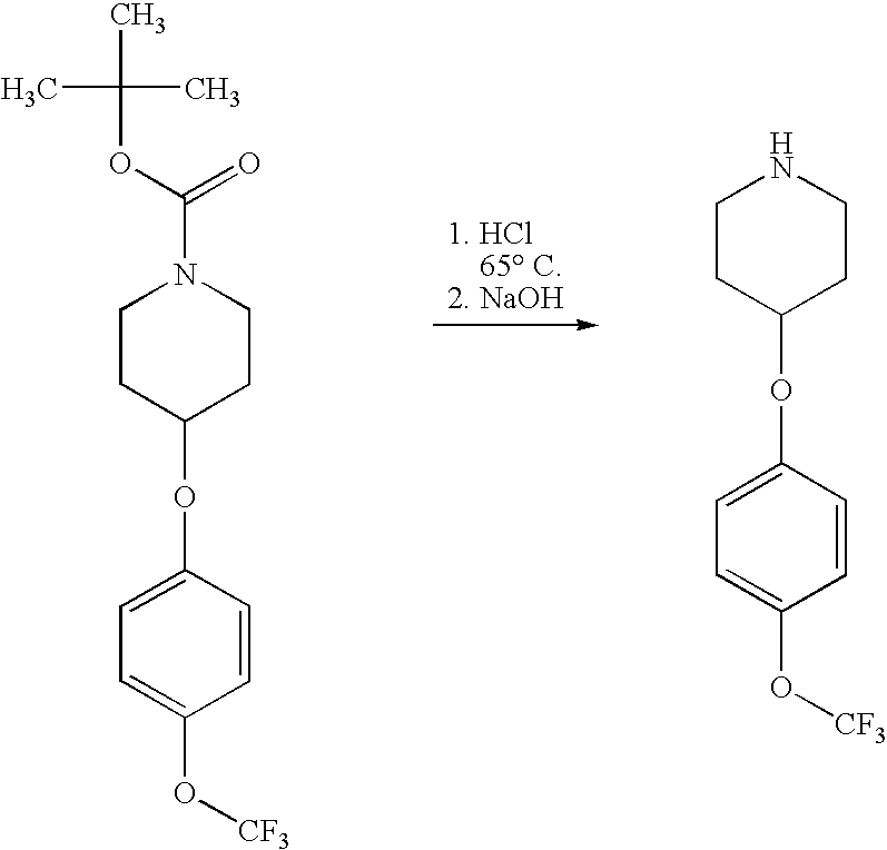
C1(OC2=CC=C(O[CF3])C=C2)CCN(C(OC(C)(C)C)=O)CC1.C1(OC2=CC=C(O[CF3])C=C2)CCNCC1
